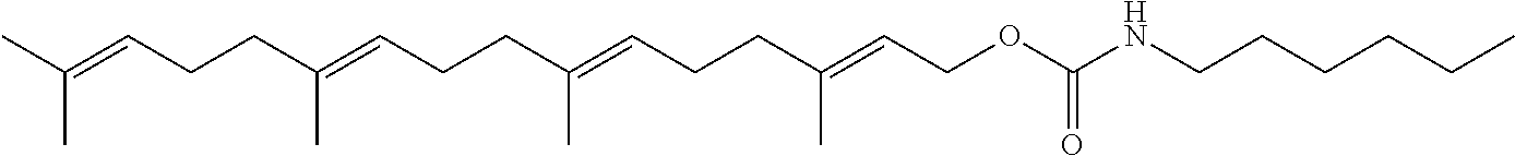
CC(=CCCC(=CCCC(=CCCC(=CCOC(NCCCCCC)=O)C)C)C)C
